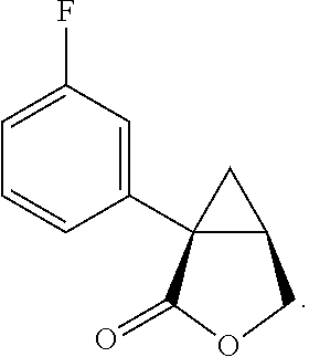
C1(C23C(COC2=O)C3)=CC(F)=CC=C1
